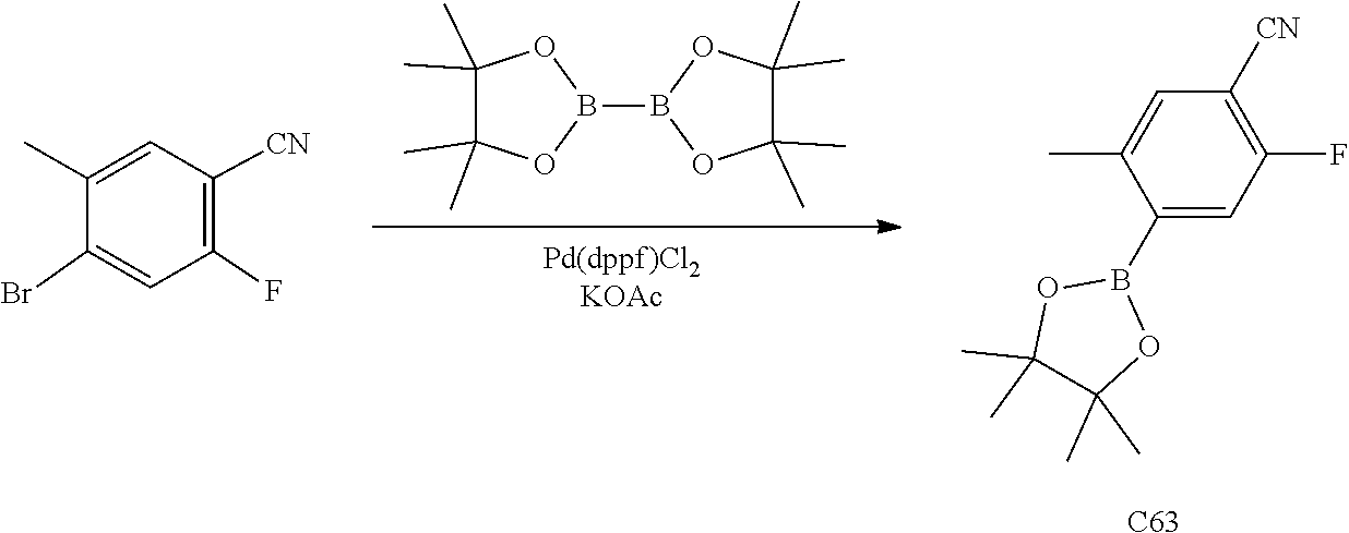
C1=C(C)C(B2OC(C)(C)C(C)(C)O2)=CC(F)=C1[CN].[C63].O1B(B2OC(C)(C)C(C)(C)O2)OC(C)(C)C1(C)C.C1(Br)=CC(F)=C([CN])C=C1C
